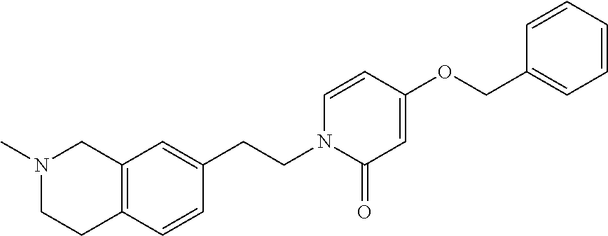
C12=C(C=C(CCN3C=CC(OCC4=CC=CC=C4)=CC3=O)C=C1)CN(C)CC2
